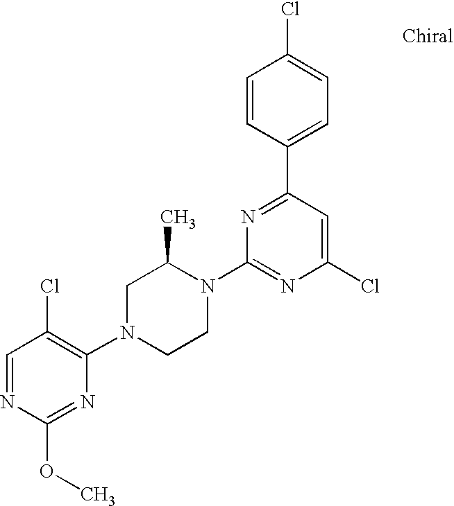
C1=NC(OC)=NC(N2CCN(C3=NC(Cl)=CC(C4=CC=C(Cl)C=C4)=N3)C(C)C2)=C1Cl
